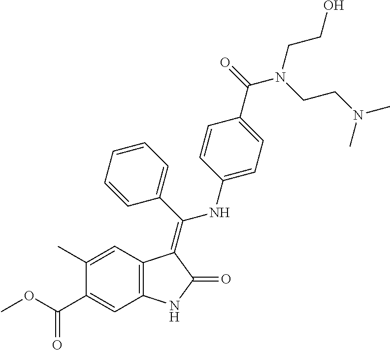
C1(C)=CC2=C(C=C1C(OC)=O)NC(=O)C2=C(C1=CC=CC=C1)NC1=CC=C(C(=O)N(CCN(C)C)CCO)C=C1
